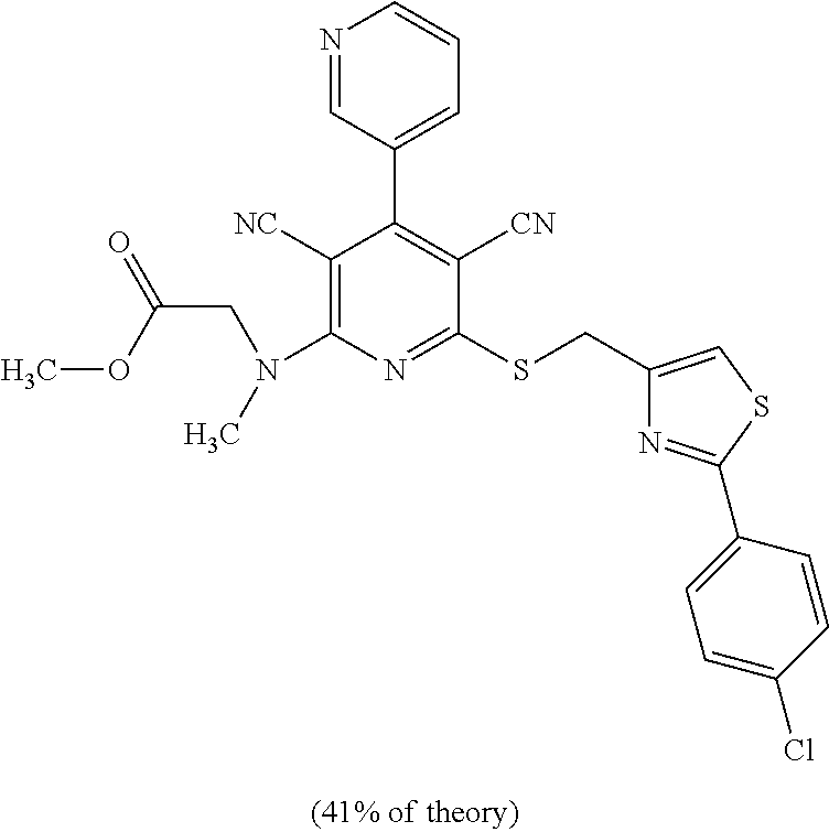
C1([NC])=C(N(CC(=O)OC)C)N=C(SCC2=CSC(C3=CC=C(Cl)C=C3)=N2)C([CN])=C1C1=CC=CN=C1
